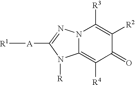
C12=C([R4])C(=O)C([R2])=C([R3])N1N=C([A][R1])N2[R]
